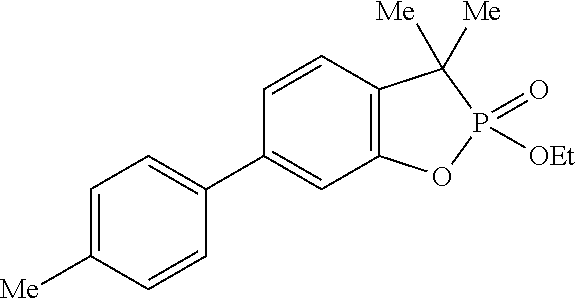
C1(C2=CC=C([Me])C=C2)=CC2=C(C=C1)C([Me])([Me])P(=O)([OEt])O2
